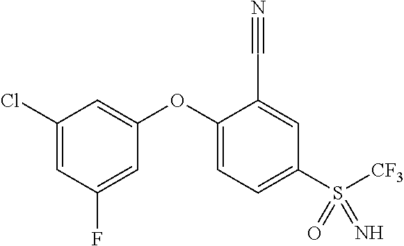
C1(OC2=CC=C(S([CF3])(=N)=O)C=C2C#N)=CC(Cl)=CC(F)=C1
